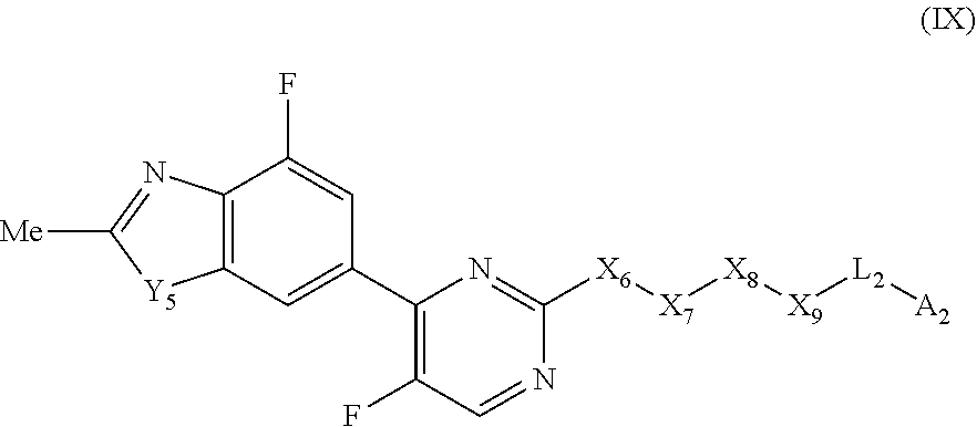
[L2]([A2])[X9][X8][X7][X6]C1=NC(C2=CC3=C(N=C([Me])[Y5]3)C(F)=C2)=C(F)C=N1
